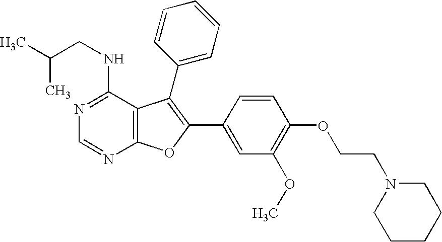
CC(CNC1=NC=NC2=C1C(C1=CC=CC=C1)=C(C1=CC(OC)=C(OCCN3CCCCC3)C=C1)O2)C
